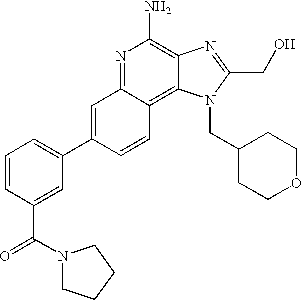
N1=C2C(=C3C(=C1N)N=C(CO)N3CC1CCOCC1)C=CC(C1=CC=CC(C(=O)N3CCCC3)=C1)=C2
